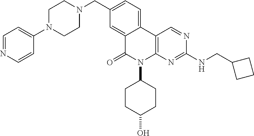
C1N(C2=CC=NC=C2)CCN(CC2=CC=C3C(=C2)C(=O)N(C2CCC(O)CC2)C2=C3C=NC(NCC3CCC3)=N2)C1
